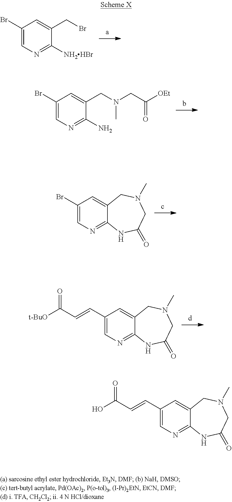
C1(Br)=CN=C([NH2HBr])C(CBr)=C1.C1(Br)=CN=C(N)C(CN(CC([OEt])=O)C)=C1.C1(Br)=CN=C2C(=C1)CN(C)CC(=O)N2.C1(C=CC([t-BuO])=O)=CN=C2C(=C1)CN(C)CC(=O)N2.C1(C=CC(O)=O)=CN=C2C(=C1)CN(C)CC(=O)N2
